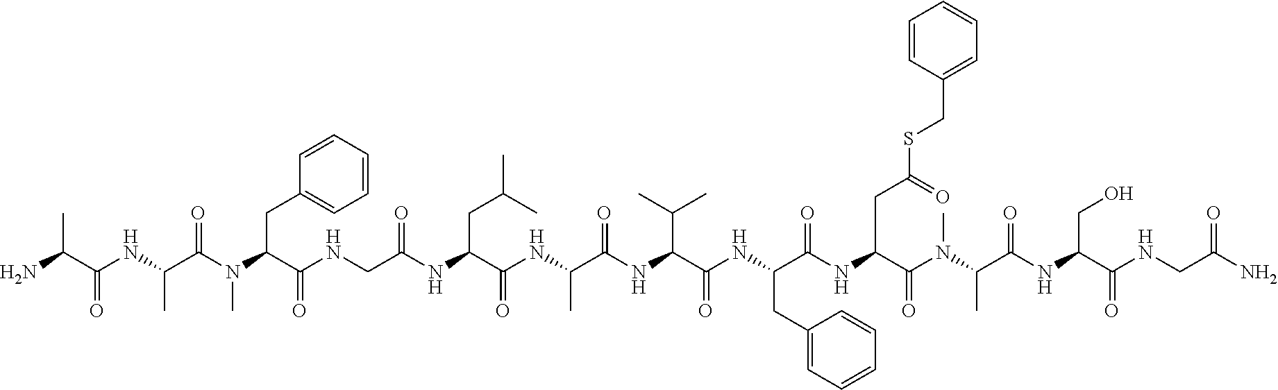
NC(C(NC(C(N(C(C(NCC(NC(C(NC(C(=O)NC(C(C)C)C(=O)NC(CC1=CC=CC=C1)C(=O)NC(C(=O)N(C)C(C)C(=O)NC(CO)C(=O)NCC(N)=O)CC(SCC1=CC=CC=C1)=O)C)=O)CC(C)C)=O)=O)CC1=CC=CC=C1)C)=O)C)=O)C
